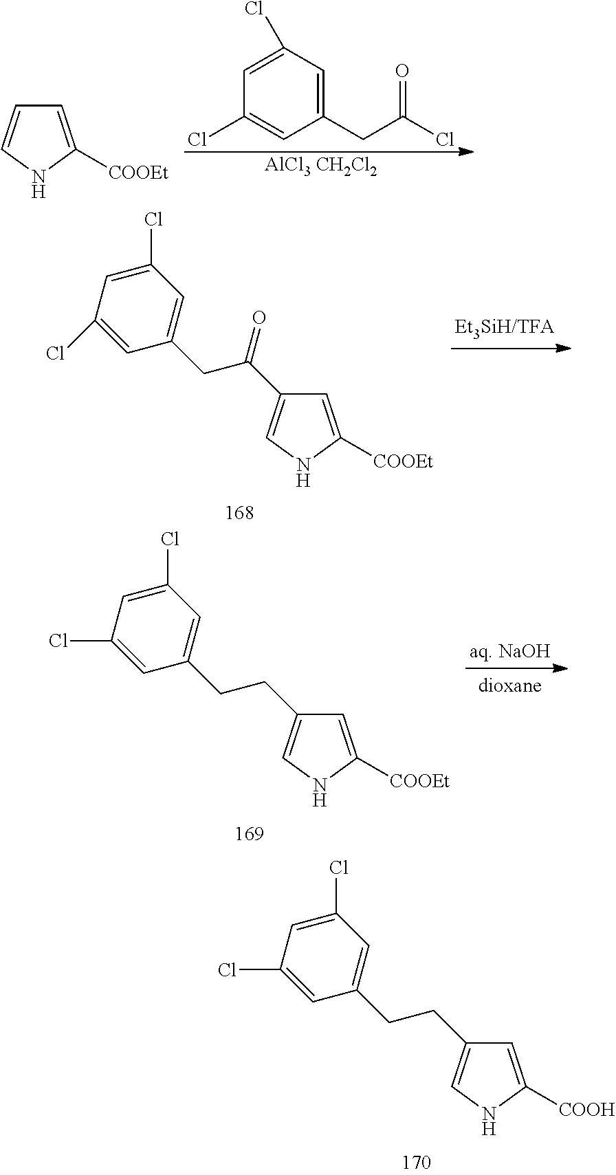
C1=C([COOEt])NC=C1.C1(CC(Cl)=O)=CC(Cl)=CC(Cl)=C1.[AlCl3 CH2Cl2].C1=C([COOEt])NC=C1C(CC1=CC(Cl)=CC(Cl)=C1)=O.C1=C([COOH])NC=C1CCC1=CC(Cl)=CC(Cl)=C1.C1=C([COOEt])NC=C1CCC1=CC(Cl)=CC(Cl)=C1
